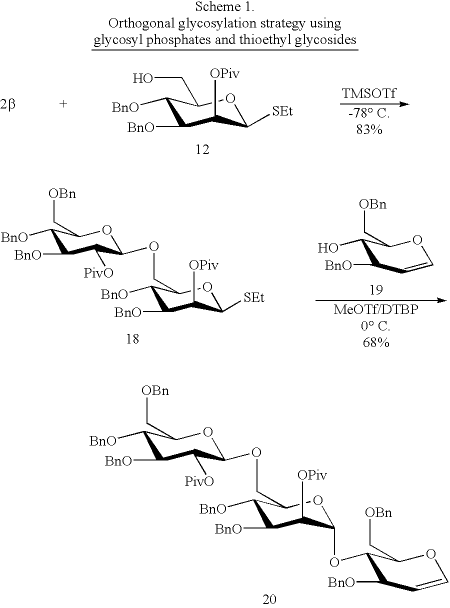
C1([BnO])C([BnO])C([OPiv])C([SEt])OC1COC1C([PivO])C([BnO])C([BnO])C(C[OBn])O1.C1(O)C([BnO])C=COC1C[OBn].C1([BnO])C([BnO])C([OPiv])C(OC2C([BnO])C=COC2C[OBn])OC1COC1C([PivO])C([BnO])C([BnO])C(C[OBn])O1.C1([BnO])C([BnO])C([OPiv])C([SEt])OC1CO.[TMSOTf]
